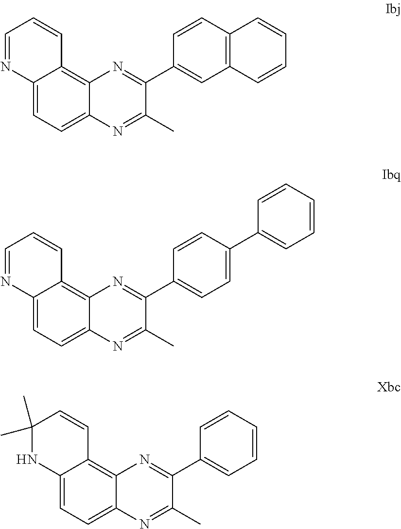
C12=CC=C3C(=C1C=CC=N2)N=C(C1=CC=C(C2=CC=CC=C2)C=C1)C(C)=N3.C12=CC=C3C(=C1C=CC=N2)N=C(C1=CC2=C(C=C1)C=CC=C2)C(C)=N3.C12=CC=C3C(=C1C=CC(C)(C)N2)N=C(C1=CC=CC=C1)C(C)=N3
